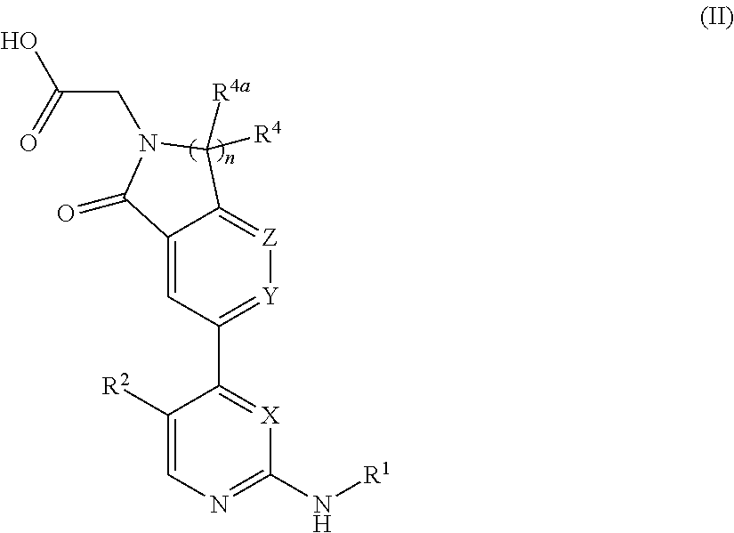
C1([R2])=CN=C(N[R1])[X]=C1C1=[Y][Z]=C2C(=C1)C(=O)N(CC(O)=O)C2([R4a])[R4]
